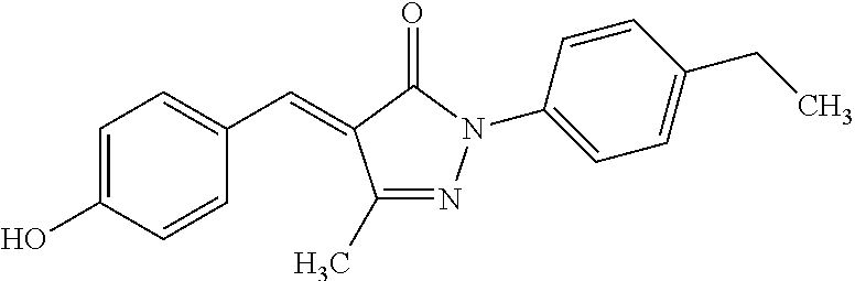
C1=C(O)C=CC(C=C2C(C)=NN(C3=CC=C(CC)C=C3)C2=O)=C1
